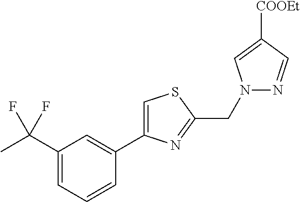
C1(C(C)(F)F)=CC=CC(C2=CSC(CN3N=CC([COOEt])=C3)=N2)=C1
